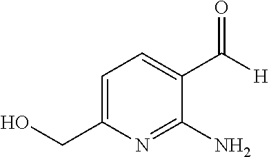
C1=C(CO)N=C(N)C(C([H])=O)=C1
